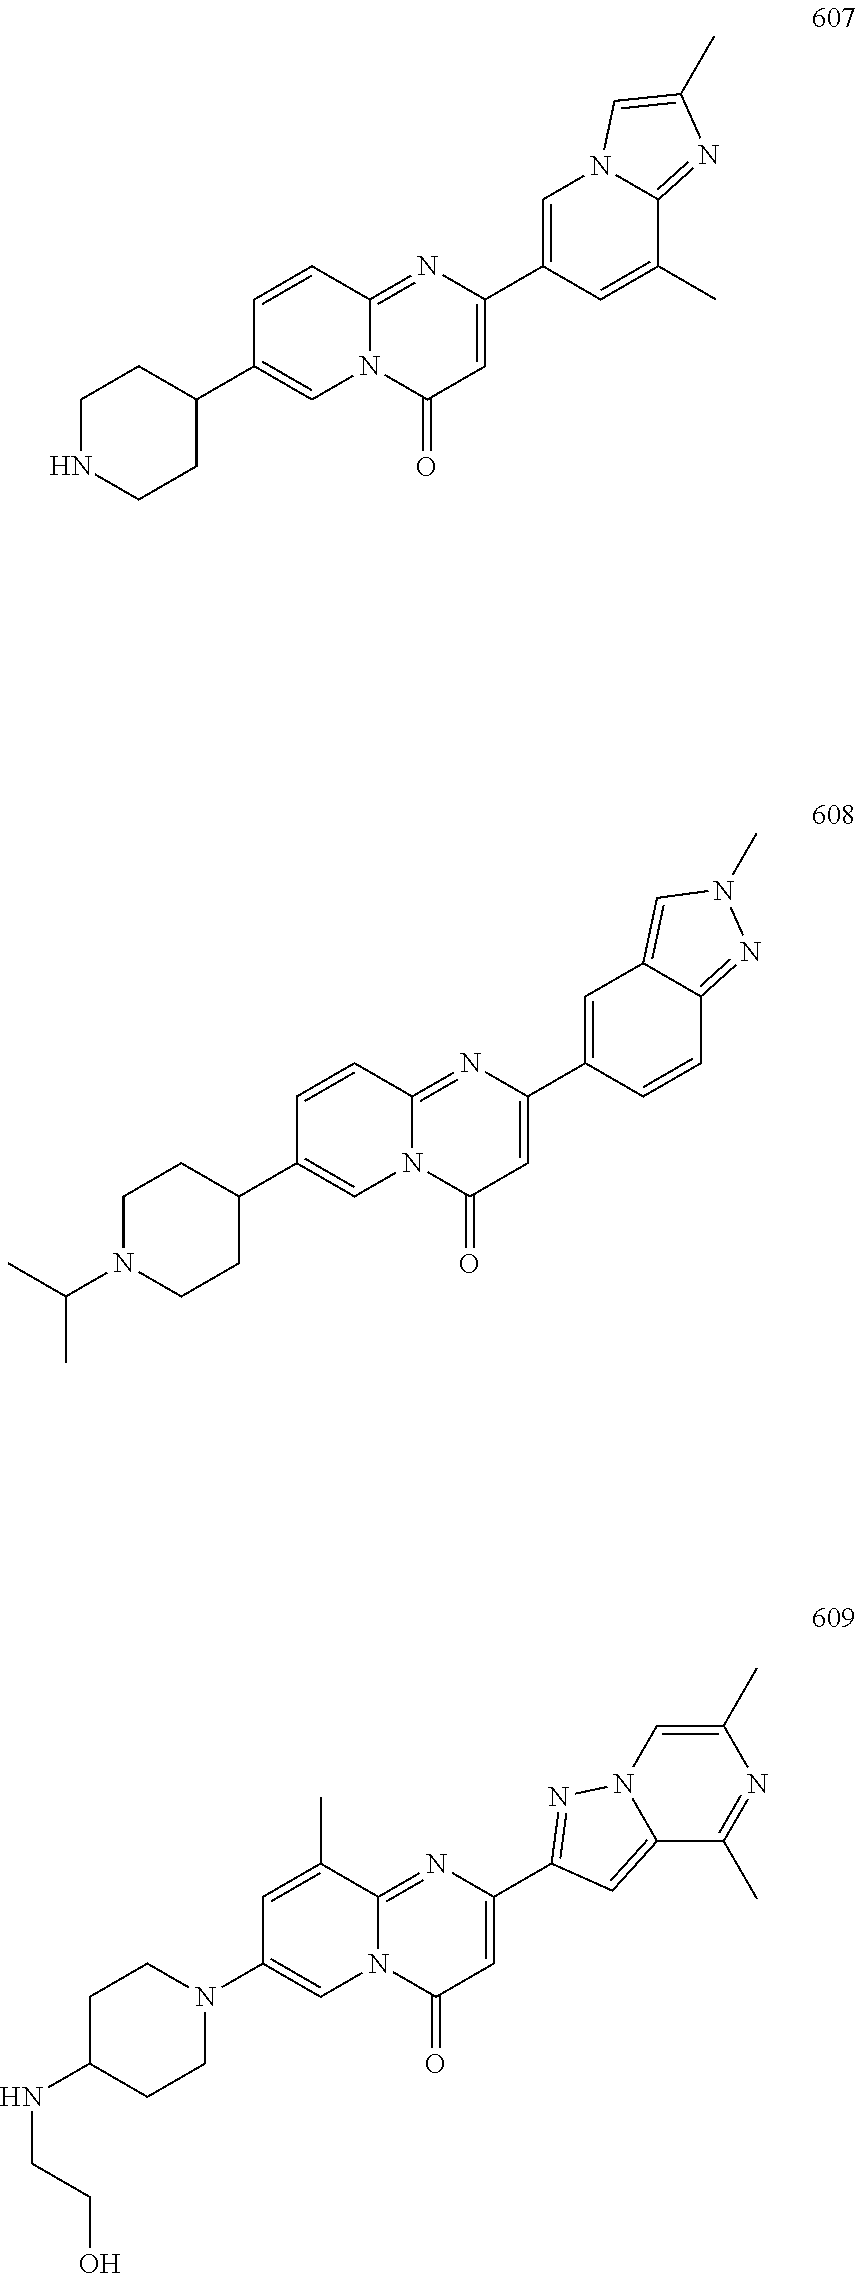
C1(C2=CC(=O)N3C(=N2)C=CC(C2CCNCC2)=C3)=CN2C(=NC(C)=C2)C(C)=C1.C1(C2=CC(=O)N3C(=N2)C=CC(C2CCN(C(C)C)CC2)=C3)=CC2=CN(C)N=C2C=C1.C1(C2=CC(=O)N3C(=N2)C(C)=CC(N2CCC(NCCO)CC2)=C3)=NN2C(=C1)C(C)=NC(C)=C2
